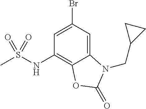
C12=CC(Br)=CC(NS(C)(=O)=O)=C1OC(=O)N2CC1CC1
